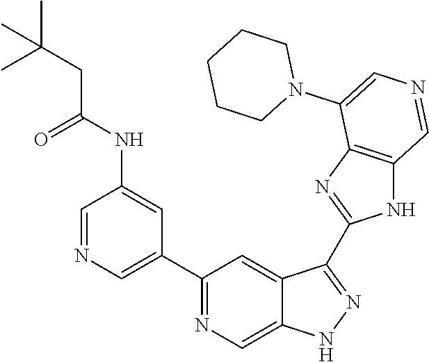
C1(C2=CN=CC(NC(CC(C)(C)C)=O)=C2)=NC=C2C(=C1)C(C1=NC3=C(N1)C=NC=C3N1CCCCC1)=NN2
